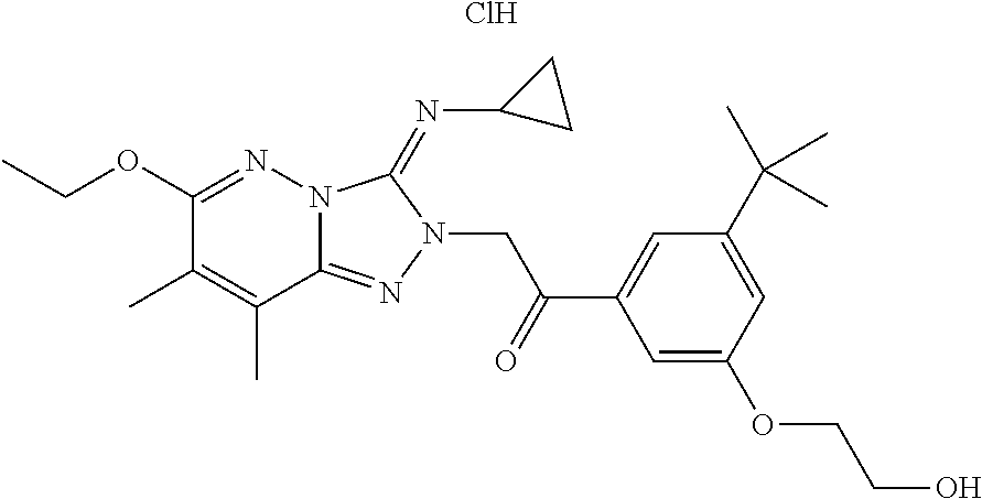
Cl.C1(OCC)=NN2C(=NN(CC(C3=CC(C(C)(C)C)=CC(OCCO)=C3)=O)C2=NC2CC2)C(C)=C1C
